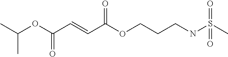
C(OC(C=CC(OCCCNS(C)(=O)=O)=O)=O)(C)C
